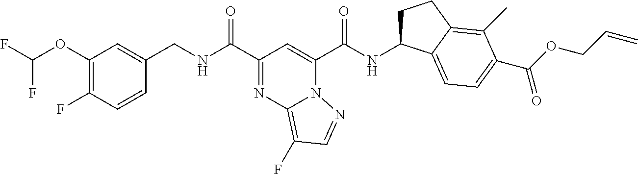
C(F)(OC1=C(F)C=CC(CNC(C2=NC3=C(F)C=NN3C(C(=O)NC3CCC4=C(C)C(C(=O)OCC=C)=CC=C34)=C2)=O)=C1)F
